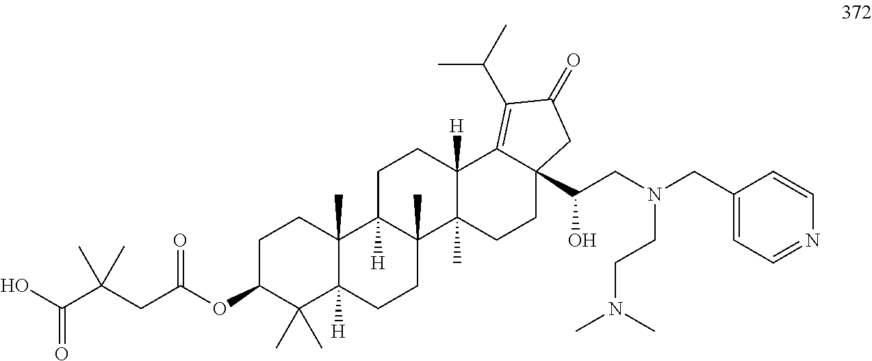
C1CC2(C)C([H])(C(C)(C)C1OC(CC(C(O)=O)(C)C)=O)CCC1(C)C2([H])CCC2([H])C1(C)CCC1(C(CN(CC3=CC=NC=C3)CCN(C)C)O)C2=C(C(C)C)C(=O)C1
